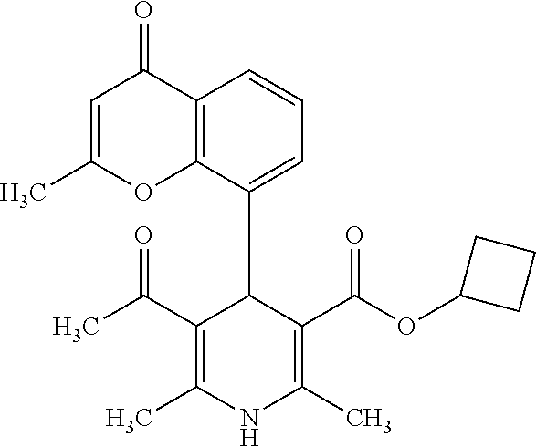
C1=C(C)OC2=C(C1=O)C=CC=C2C1C(C(C)=O)=C(C)NC(C)=C1C(OC1CCC1)=O
